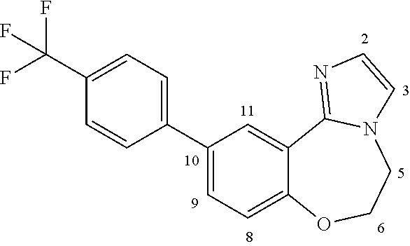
C1=CC(C2=CC=C3C(=C2)C2=NC=CN2CCO3)=CC=C1C(F)(F)F
